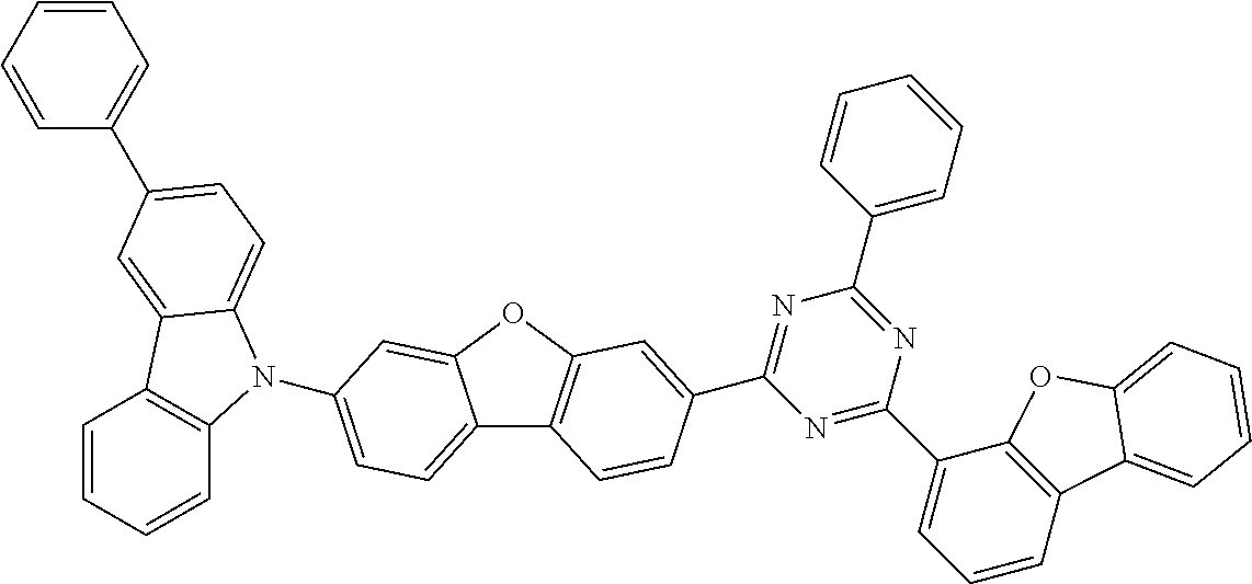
C12=CC=C(N3C4=C(C=CC=C4)C4=CC(C5=CC=CC=C5)=CC=C34)C=C1OC1=C2C=CC(C2=NC(C3=CC=CC=C3)=NC(C3=CC=CC4=C3OC3=CC=CC=C43)=N2)=C1
